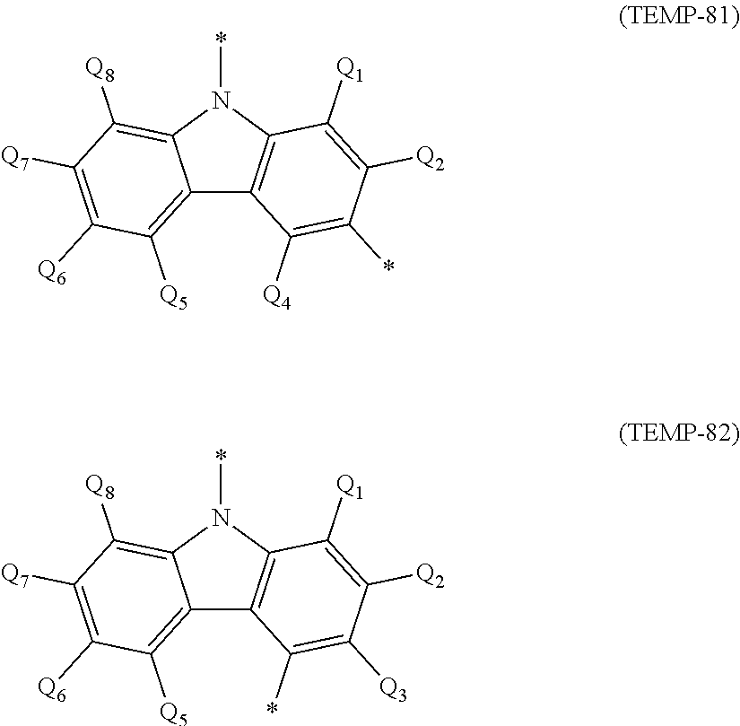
*N1C2=C([Q8])C([Q7])=C([Q6])C([Q5])=C2C2=C1C([Q1])=C([Q2])C(*)=C2[Q4].*N1C2=C([Q8])C([Q7])=C([Q6])C([Q5])=C2C2=C1C([Q1])=C([Q2])C([Q3])=C2*
